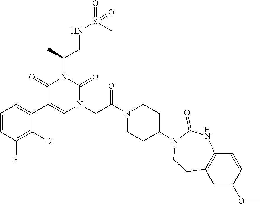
C1=CC(F)=C(Cl)C(C2=CN(CC(N3CCC(N4CCC5=C(NC4=O)C=CC(OC)=C5)CC3)=O)C(=O)N(C(CNS(=O)(C)=O)C)C2=O)=C1
